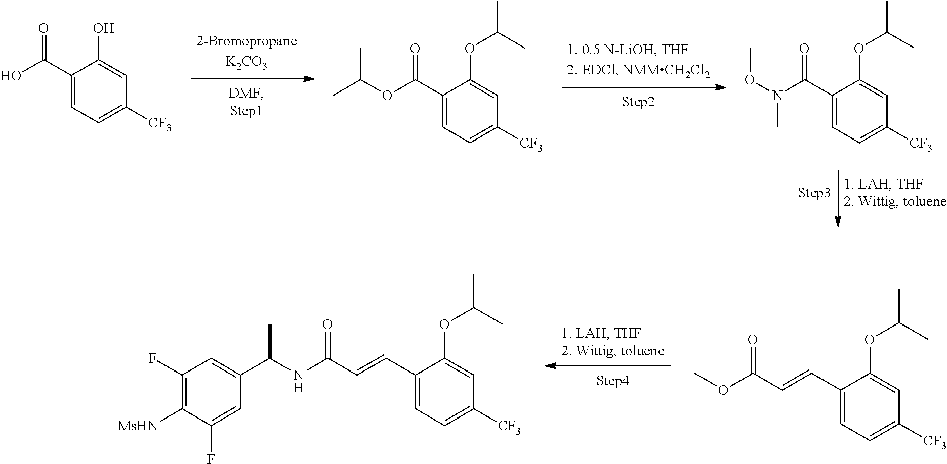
C1(C(=O)O)=CC=C([CF3])C=C1O.C1(C(=O)OC(C)C)=CC=C([CF3])C=C1OC(C)C.C1(C(=O)N(OC)C)=CC=C([CF3])C=C1OC(C)C.C1(C=CC(=O)OC)=CC=C([CF3])C=C1OC(C)C.C1(C=CC(=O)NC(C2=CC(F)=C([MsHN])C(F)=C2)C)=CC=C([CF3])C=C1OC(C)C
